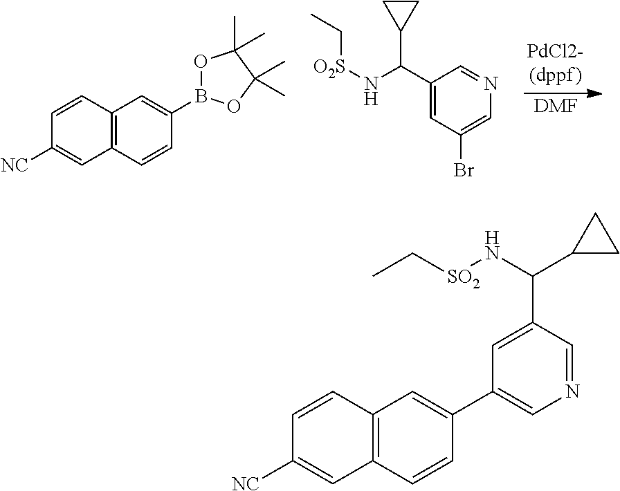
[DMF].C1=CC2=C(C=C1[NC])C=CC(B1OC(C)(C)C(C)(C)O1)=C2.C1(C(N[O2S]CC)C2CC2)=CC(Br)=CN=C1.C1=CC2=C(C=C1[NC])C=CC(C1=CN=CC(C(N[SO2]CC)C3CC3)=C1)=C2
